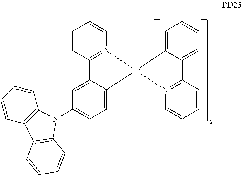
C1=CN2=C(C=C1)C1=CC(N3C4=C(C=CC=C4)C4=C3C=CC=C4)=CC=C1[Ir]21C2=CC=CC=C2C2=N1C=CC=C2
